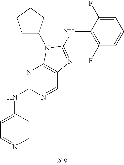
C1C(N2C3=C(C=NC(NC4=CC=NC=C4)=N3)N=C2NC2=C(F)C=CC=C2F)CCC1
